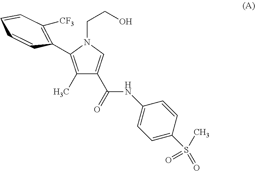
C1(C)=C(C2=C([CF3])C=CC=C2)N(CCO)C=C1C(=O)NC1=CC=C(S(C)(=O)=O)C=C1
